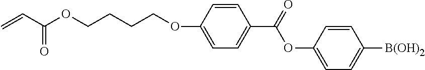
C=CC(OCCCCOC1=CC=C(C(=O)OC2=CC=C([B(OH)2])C=C2)C=C1)=O
